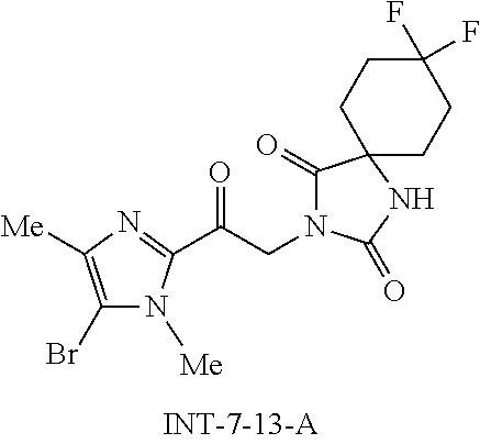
BrC1=C([Me])N=C(C(CN2C(=O)C3(NC2=O)CCC(F)(F)CC3)=O)N1[Me]
